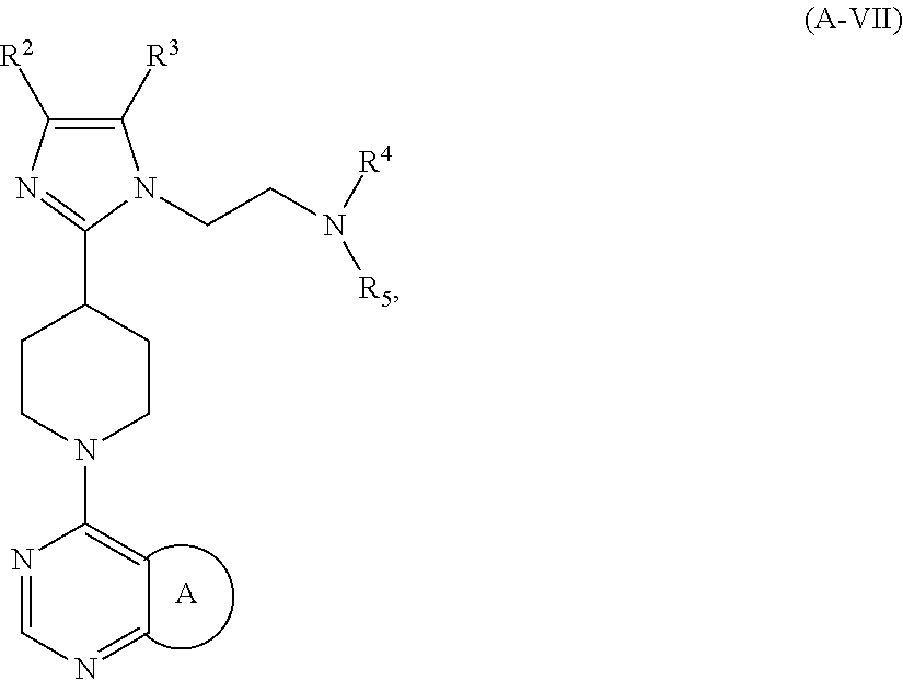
C1([R3])=C([R2])N=C(C2CCN(C3=CC=NC=N3)CC2)N1CCN([R4])[R5].[A]
